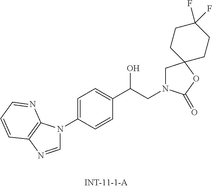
C1=NC2=C(N1C1=CC=C(C(CN3CC4(OC3=O)CCC(F)(F)CC4)O)C=C1)N=CC=C2
